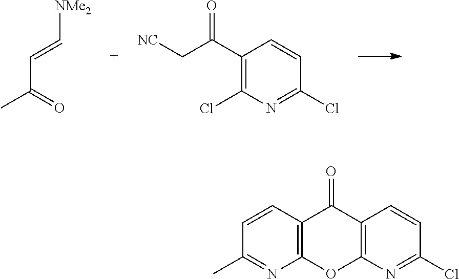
C1(C(C[NC])=O)=C(Cl)N=C(Cl)C=C1.[NMe2]C=CC(C)=O.C12=C(N=C(Cl)C=C1)OC1=C(C2=O)C=CC(C)=N1
